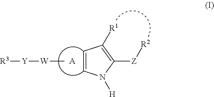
C1=CN([H])C([Z][R2])=C1[R1].[A].[W](C)[Y][R3]
